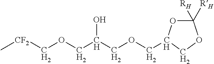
C1([RH])([RH])OC(COCC(COC[CF2]C)O)CO1
